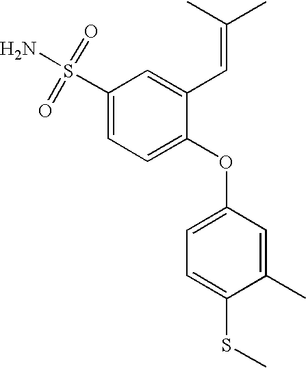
C1(S(=O)(=O)N)=CC=C(OC2=CC=C(SC)C(C)=C2)C(C=C(C)C)=C1
